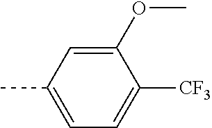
C1(OC)=CC(C)=CC=C1[CF3]
